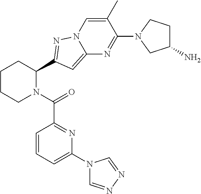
C1CCN(C(=O)C2=NC(N3C=NN=C3)=CC=C2)C(C2=NN3C(=C2)N=C(N2CC(N)CC2)C(C)=C3)C1
